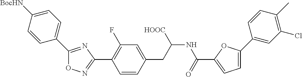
O1N=C(C2=C(F)C=C(CC(NC(C3=CC=C(C4=CC(Cl)=C(C)C=C4)O3)=O)[HOOC])C=C2)N=C1C1=CC=C([BocHN])C=C1
